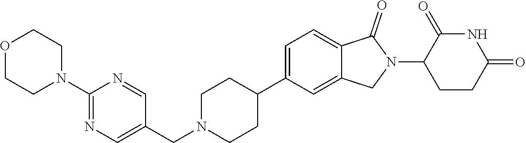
C1N(CC2=CN=C(N3CCOCC3)N=C2)CCC(C2=CC=C3C(=C2)CN(C2CCC(=O)NC2=O)C3=O)C1
